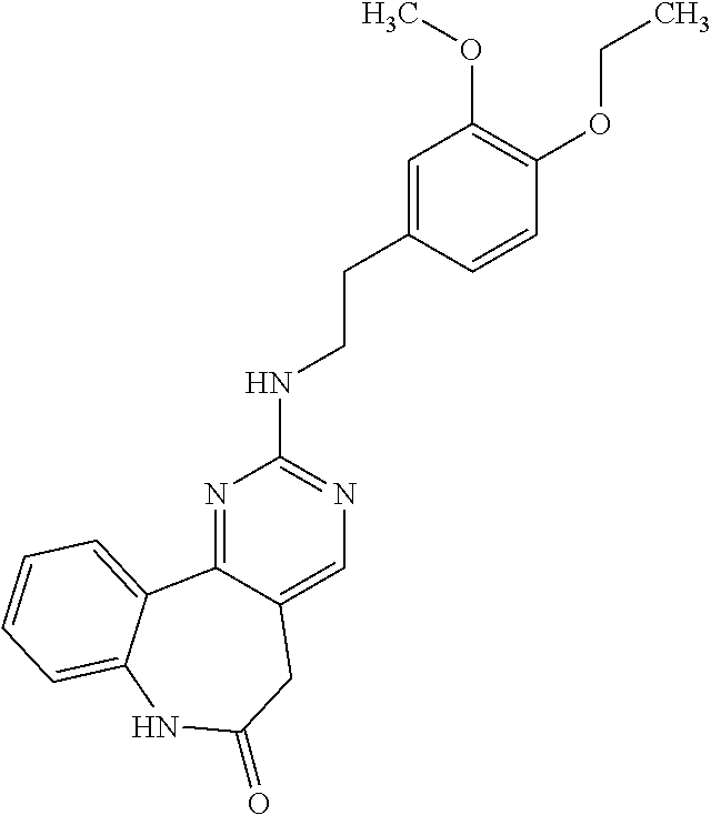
N1=C2C(=CN=C1NCCC1=CC(OC)=C(OCC)C=C1)CC(=O)NC1=CC=CC=C21
